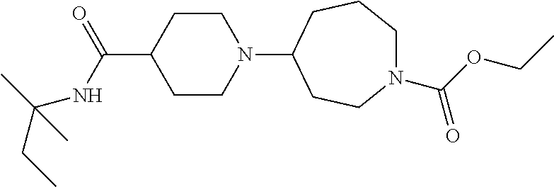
C1CN(C2CCN(C(OCC)=O)CCC2)CCC1C(=O)NC(CC)(C)C
